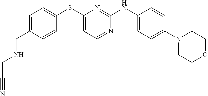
C1=CC(NC2=NC(SC3=CC=C(CNCC#N)C=C3)=CC=N2)=CC=C1N1CCOCC1
